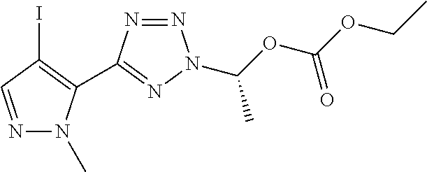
N1=CC(I)=C(C2=NN(C(OC(OCC)=O)C)N=N2)N1C
